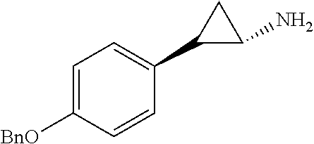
C1=C([BnO])C=CC(C2C(N)C2)=C1
